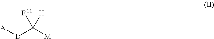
[A][L]C([M])([R11])[H]
